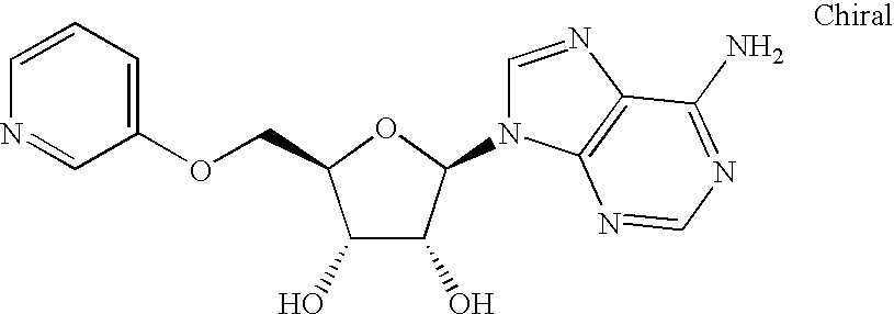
C1(O)C(O)C(N2C=NC3=C2N=CN=C3N)OC1COC1=CC=CN=C1
